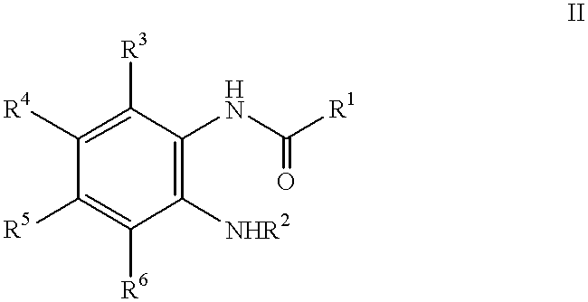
C1([R4])=C([R3])C(NC(=O)[R1])=C([NHR2])C([R6])=C1[R5]
